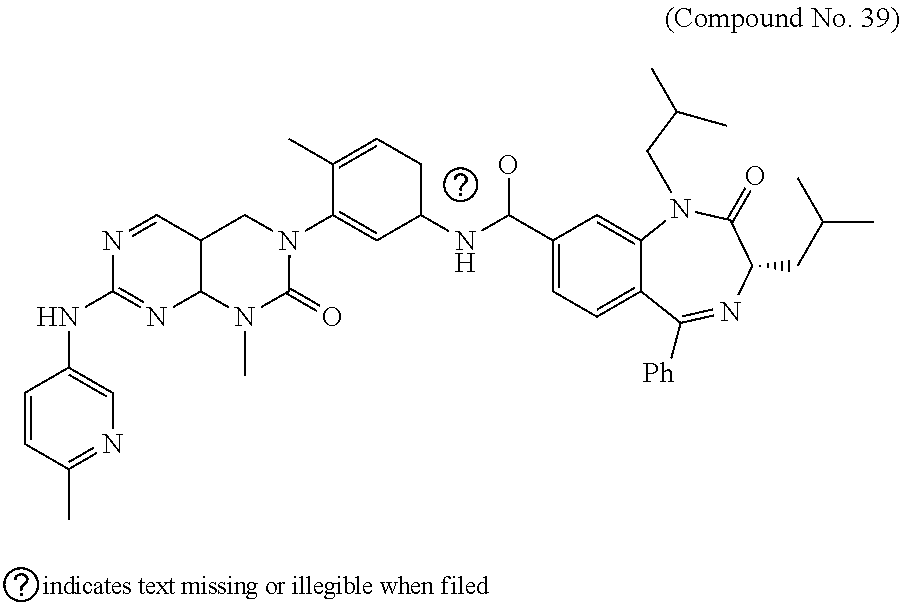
C1(NC(O)C2=CC=C3C([Ph])=NC(CC(C)C)C(=O)N(CC(C)C)C3=C2)C=C(N2CC3C(N(C)C2=O)N=C(NC2=CN=C(C)C=C2)N=C3)C(C)=CC1
